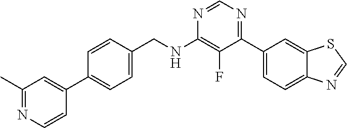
N1=CN=C(C2=CC=C3C(=C2)SC=N3)C(F)=C1NCC1=CC=C(C2=CC(C)=NC=C2)C=C1
